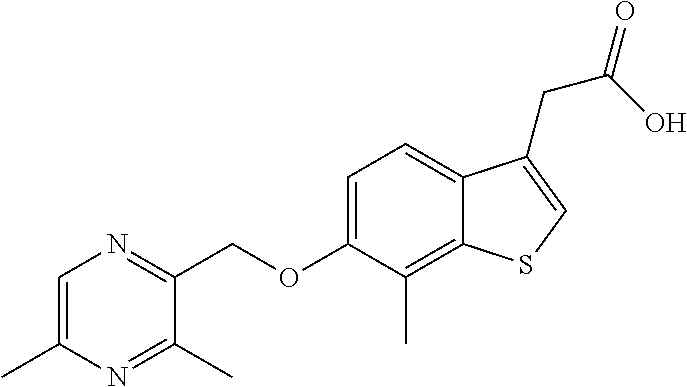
C(OC1=CC=C2C(=C1C)SC=C2CC(=O)O)C1=NC=C(C)N=C1C
